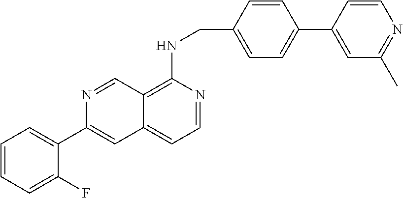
C1=CC=C(F)C(C2=CC3=CC=NC(NCC4=CC=C(C5=CC(C)=NC=C5)C=C4)=C3C=N2)=C1
